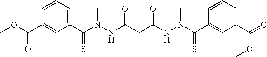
C1(C(N(NC(CC(NN(C(C2=CC(C(=O)OC)=CC=C2)=S)C)=O)=O)C)=S)=CC=CC(C(OC)=O)=C1
